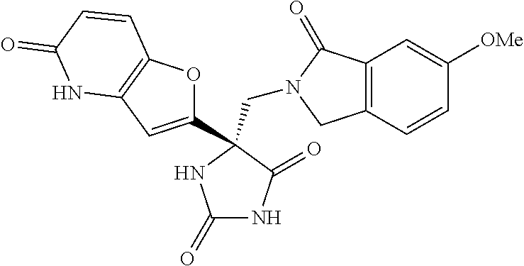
C(N1CC2=C(C1=O)C=C([OMe])C=C2)C1(C2=CC3=C(O2)C=CC(=O)N3)C(=O)NC(=O)N1
